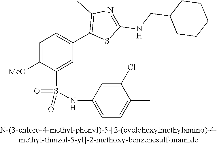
C1=C([OMe])C(S(NC2=CC=C(C)C(Cl)=C2)(=O)=O)=CC(C2=C(C)N=C(NCC3CCCCC3)S2)=C1
